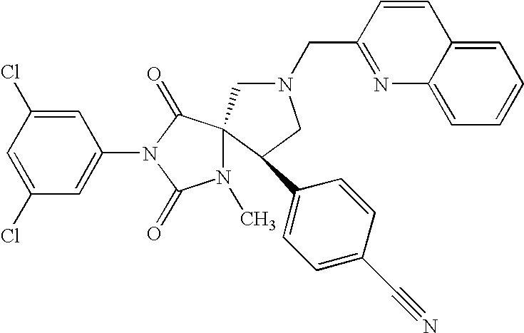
C1(Cl)=CC(Cl)=CC(N2C(=O)N(C)C3(C2=O)CN(CC2=NC4=CC=CC=C4C=C2)CC3C2=CC=C(C#N)C=C2)=C1
